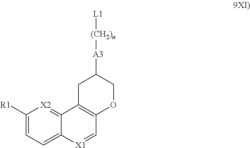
C1([R1])=CC=C2C(=[X2]1)C1=C(C=[X1]2)OCC([A3][(CH2)n][L1])C1
